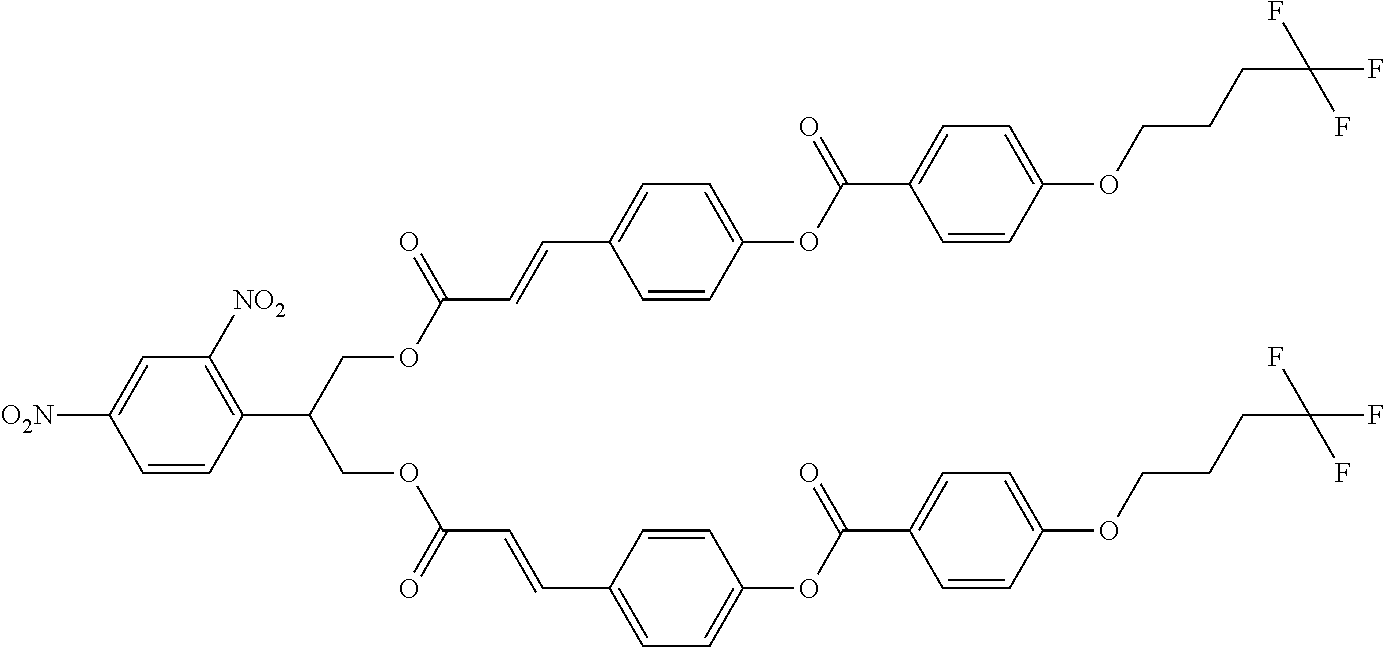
C1=CC(C=CC(OCC(C2=C([NO2])C=C([O2N])C=C2)COC(=O)C=CC2=CC=C(OC(=O)C3=CC=C(OCCCC(F)(F)F)C=C3)C=C2)=O)=CC=C1OC(=O)C1=CC=C(OCCCC(F)(F)F)C=C1
